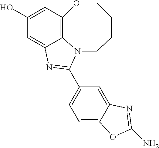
C12=C3C=C(O)C=C1N=C(C1=CC=C4C(=C1)N=C(N)O4)N2CCCCO3
